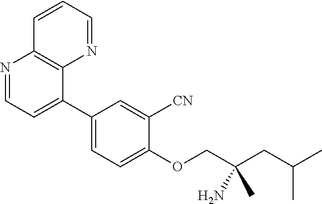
C1(C2=CC=NC3=C2N=CC=C3)=CC=C(OCC(CC(C)C)(C)N)C([CN])=C1
